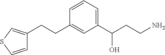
C(CC1=CC(C(CCN)O)=CC=C1)C1=CSC=C1
